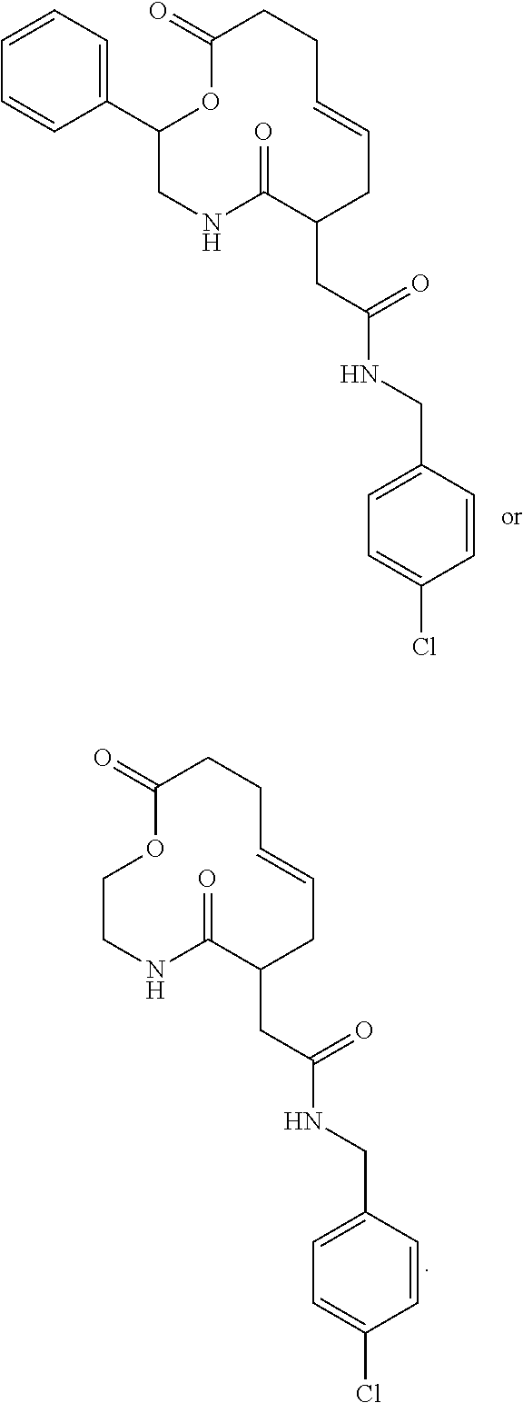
C1(C2OC(=O)CCC=CCC(CC(NCC3=CC=C(Cl)C=C3)=O)C(=O)NC2)=CC=CC=C1.C1OC(=O)CCC=CCC(CC(NCC2=CC=C(Cl)C=C2)=O)C(=O)NC1
